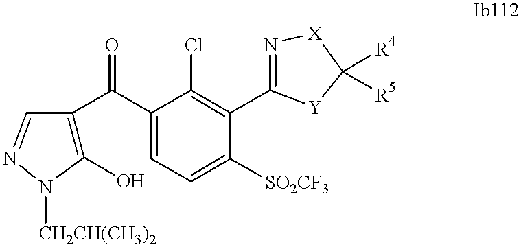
C1(O)=C(C(C2=CC=C([SO2CF3])C(C3=N[X]C([R4])([R5])[Y]3)=C2Cl)=O)C=NN1[CH2CH(CH3)2]
